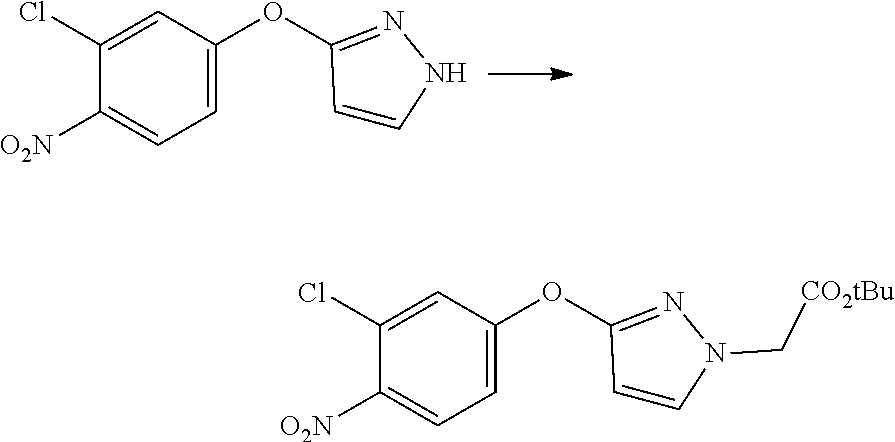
C1=C(OC2=NNC=C2)C=C(Cl)C([O2N])=C1.C1=C(OC2=NN(C[CO2tBu])C=C2)C=C(Cl)C([O2N])=C1
